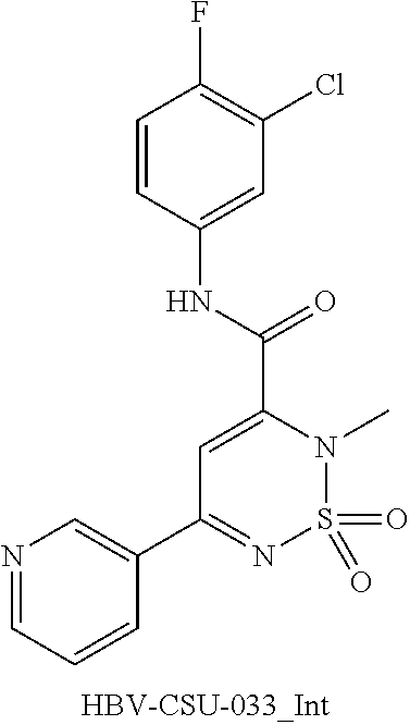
N1=CC=CC(C2=NS(=O)(=O)N(C)C(C(NC3=CC(Cl)=C(F)C=C3)=O)=C2)=C1
